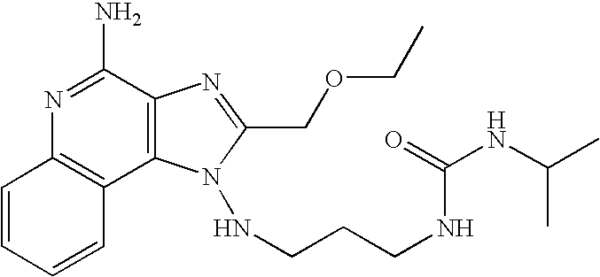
N1=C(N)C2=C(C3=C1C=CC=C3)N(NCCCNC(NC(C)C)=O)C(COCC)=N2
